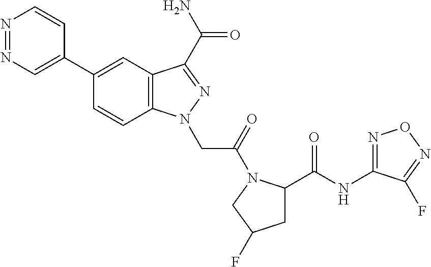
N1=NC=C(C2=CC3=C(C=C2)N(CC(=O)N2C(C(NC4=NON=C4F)=O)CC(F)C2)N=C3C(N)=O)C=C1
